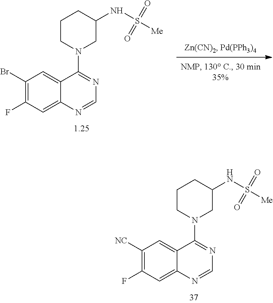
C1(F)=C([NC])C=C2C(=C1)N=CN=C2N1CCCC(NS([Me])(=O)=O)C1.C1(F)=C(Br)C=C2C(=C1)N=CN=C2N1CCCC(NS([Me])(=O)=O)C1
